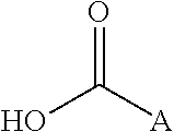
O=C([A])O
